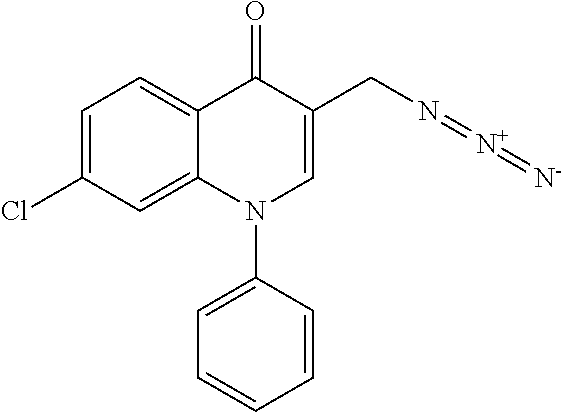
C12=CC(Cl)=CC=C1C(=O)C(CN=[N+]=[N-])=CN2C1=CC=CC=C1
